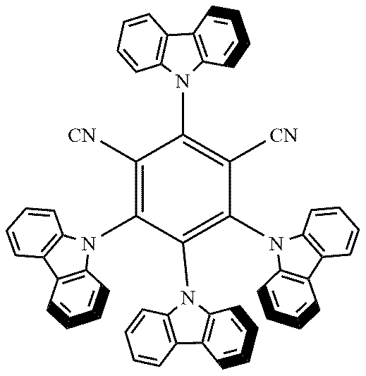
C1(N2C3=C(C4=C2C=CC=C4)C=CC=C3)=C([CN])C(N2C3=C(C4=C2C=CC=C4)C=CC=C3)=C(N2C3=C(C4=C2C=CC=C4)C=CC=C3)C(N2C3=C(C4=C2C=CC=C4)C=CC=C3)=C1[NC]
